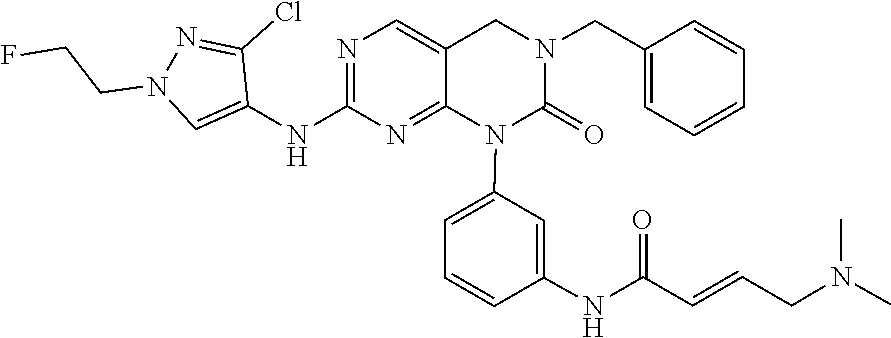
CN(CC=CC(NC1=CC(N2C3=NC(NC4=CN(CCF)N=C4Cl)=NC=C3CN(CC3=CC=CC=C3)C2=O)=CC=C1)=O)C
